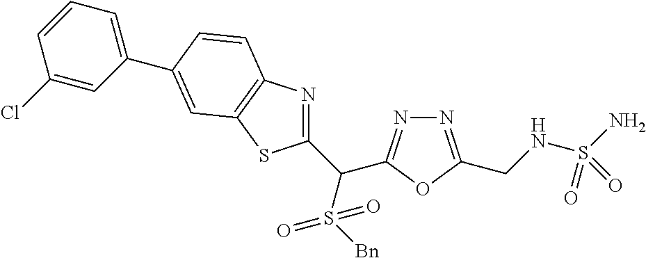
C1(C(S([Bn])(=O)=O)C2=NN=C(CNS(N)(=O)=O)O2)=NC2=C(S1)C=C(C1=CC=CC(Cl)=C1)C=C2
